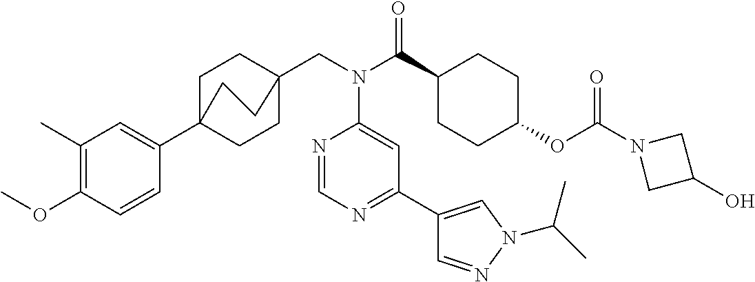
C1(C)=C(OC)C=CC(C23CCC(CN(C(C4CCC(OC(=O)N5CC(O)C5)CC4)=O)C4=CC(C5=CN(C(C)C)N=C5)=NC=N4)(CC2)CC3)=C1
